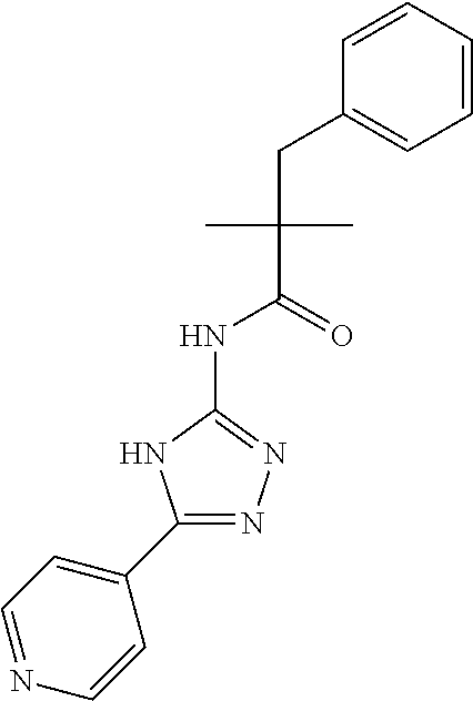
C1(C2=CC=NC=C2)=NN=C(NC(=O)C(C)(C)CC2=CC=CC=C2)N1
